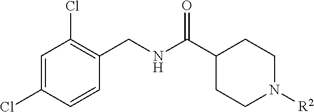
C1=C(Cl)C=CC(CNC(C2CCN([R2])CC2)=O)=C1Cl
